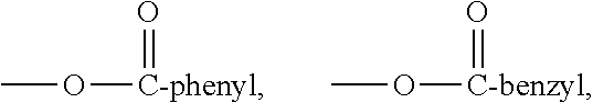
CO[C-phenyl]=O.CO[C-benzyl]=O
